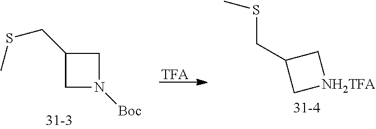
C1C(CSC)CN1[Boc].[TFA].C1[NH2TFA]CC1CSC
